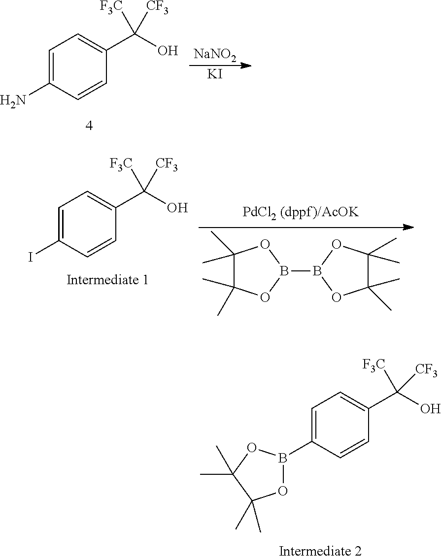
C1=C(N)C=CC(C(O)([F3C])[CF3])=C1.[NaNO2].[KI].C1=C(I)C=CC(C(O)([F3C])[CF3])=C1.B1(B2OC(C)(C)C(C)(C)O2)OC(C)(C)C(C)(C)O1.C1=C(B2OC(C)(C)C(C)(C)O2)C=CC(C(O)([F3C])[CF3])=C1
